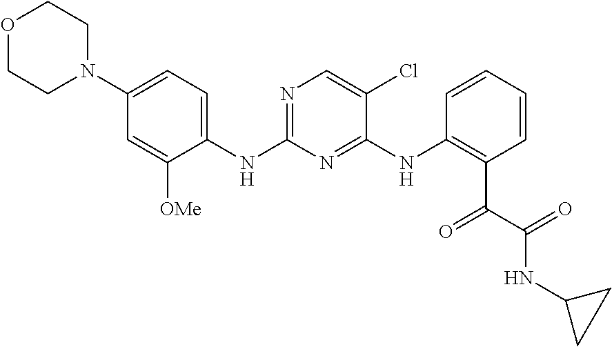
O1CCN(C2=CC=C(NC3=NC=C(Cl)C(NC4=C(C(=O)C(=O)NC5CC5)C=CC=C4)=N3)C([OMe])=C2)CC1
